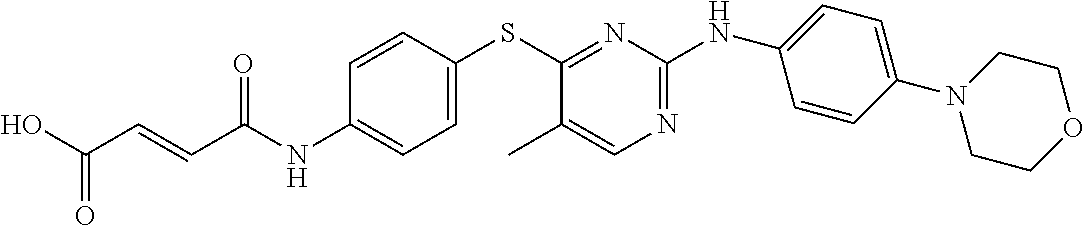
C1=CC(SC2=NC(NC3=CC=C(N4CCOCC4)C=C3)=NC=C2C)=CC=C1NC(C=CC(O)=O)=O
